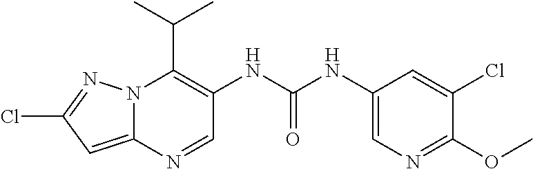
N12C(=CC(Cl)=N1)N=CC(NC(NC1=CN=C(OC)C(Cl)=C1)=O)=C2C(C)C
